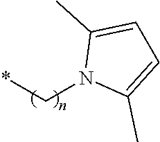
*CN1C(C)=CC=C1C
